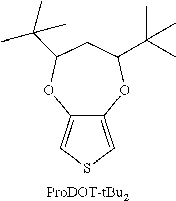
C12=CSC=C1OC(C(C)(C)C)CC(C(C)(C)C)O2.[ProDOT-tBu2]
